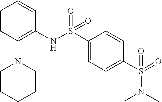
C1=CC(N2CCCCC2)=C(NS(C2=CC=C(S(=O)(N(C)C)=O)C=C2)(=O)=O)C=C1
